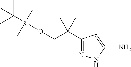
C(C(C1=NNC(N)=C1)(C)C)O[Si](C(C)(C)C)(C)C
